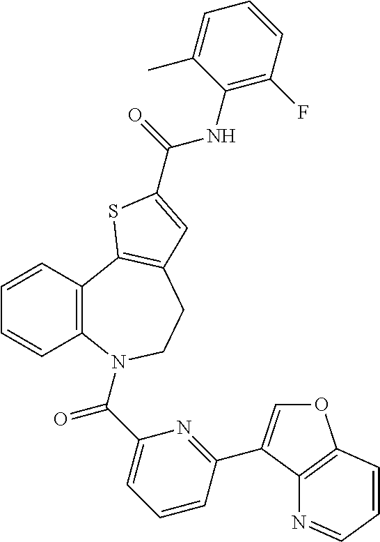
O1C=C(C2=NC(C(=O)N3C4=C(C=CC=C4)C4=C(CC3)C=C(C(NC3=C(F)C=CC=C3C)=O)S4)=CC=C2)C2=C1C=CC=N2
